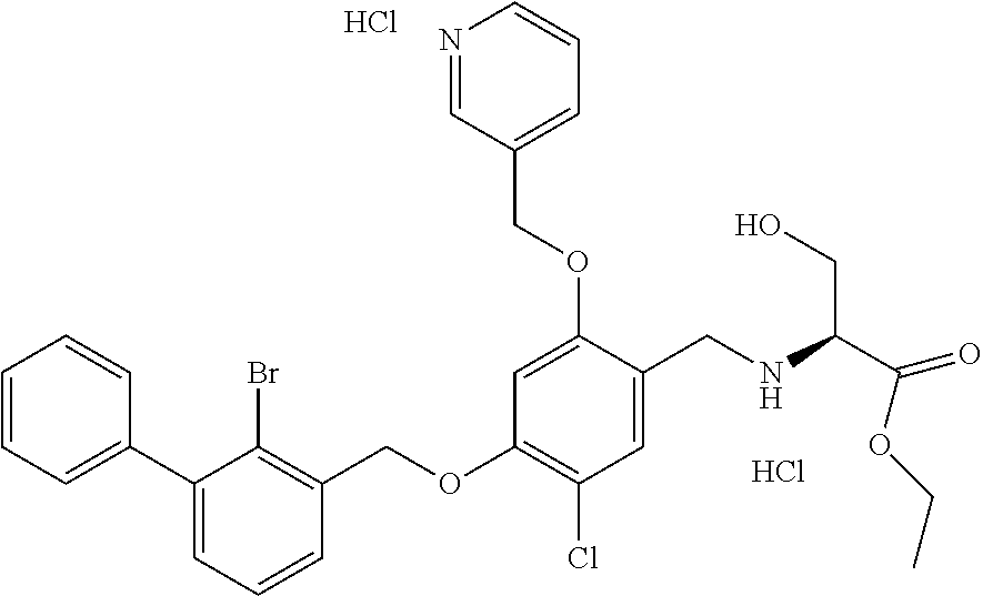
C1=CC=CC(C2=CC=CC(COC3=C(Cl)C=C(CNC(CO)C(=O)OCC)C(OCC4=CC=CN=C4)=C3)=C2Br)=C1.Cl.Cl
